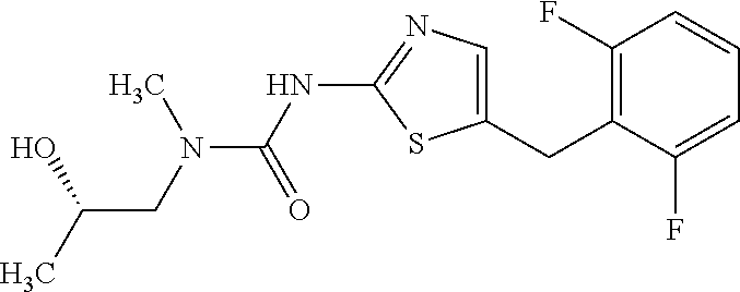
C1(F)=C(CC2=CN=C(NC(=O)N(C)CC(C)O)S2)C(F)=CC=C1
